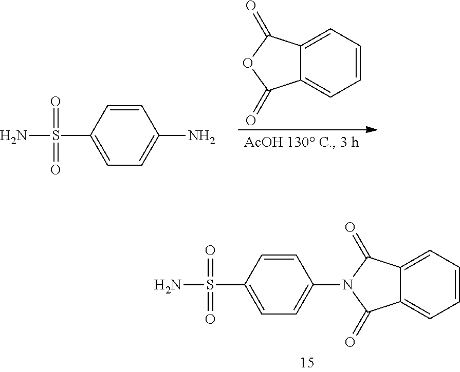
C1(S(N)(=O)=O)=CC=C(N2C(=O)C3=CC=CC=C3C2=O)C=C1.C1(S(N)(=O)=O)=CC=C(N)C=C1.C1=CC=C2C(=C1)C(=O)OC2=O
